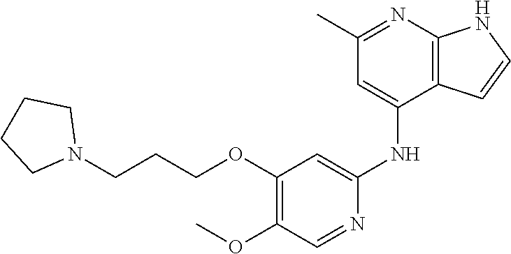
O(CCCN1CCCC1)C1=C(OC)C=NC(NC2=CC(C)=NC3=C2C=CN3)=C1
